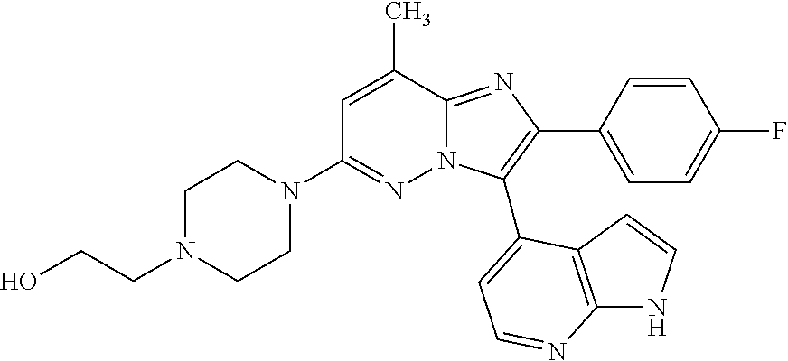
C1CN(C2=NN3C(=NC(C4=CC=C(F)C=C4)=C3C3=CC=NC4=C3C=CN4)C(C)=C2)CCN1CCO
